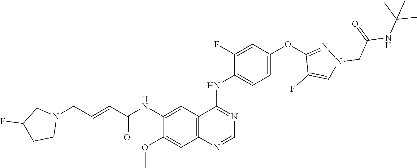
O=C(C=CCN1CC(F)CC1)NC1=CC2=C(C=C1OC)N=CN=C2NC1=CC=C(OC2=NN(CC(NC(C)(C)C)=O)C=C2F)C=C1F
